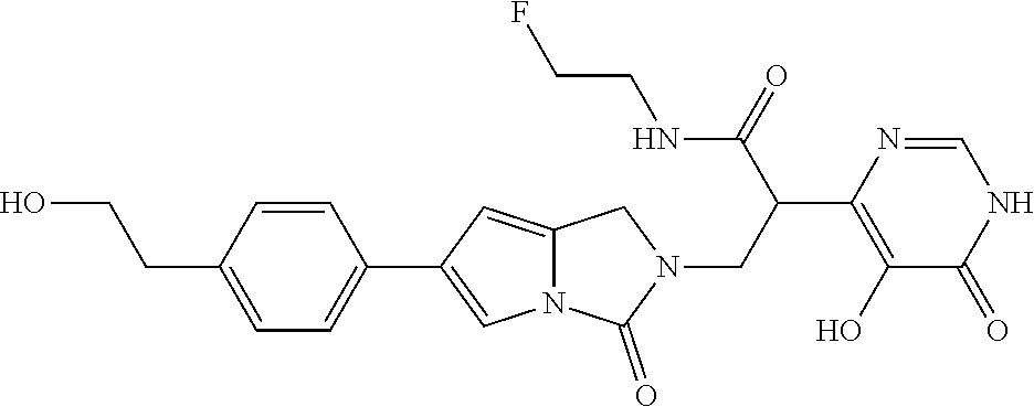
C1(C2=CC=C(CCO)C=C2)=CN2C(=C1)CN(CC(C1=C(O)C(=O)NC=N1)C(=O)NCCF)C2=O
